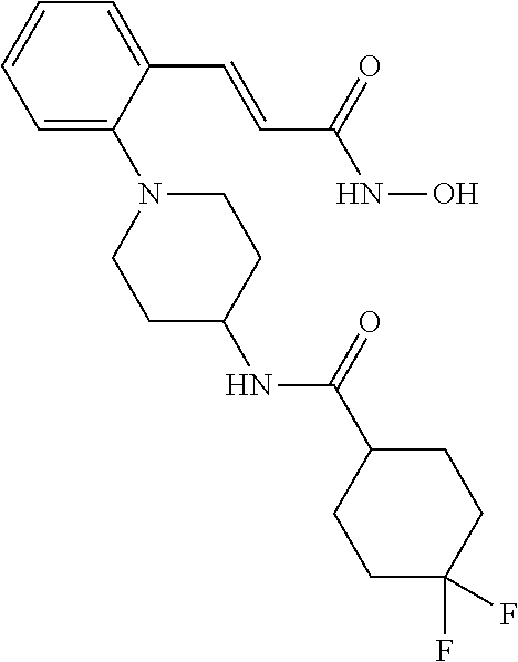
C1=C(C=CC(NO)=O)C(N2CCC(NC(=O)C3CCC(F)(F)CC3)CC2)=CC=C1
